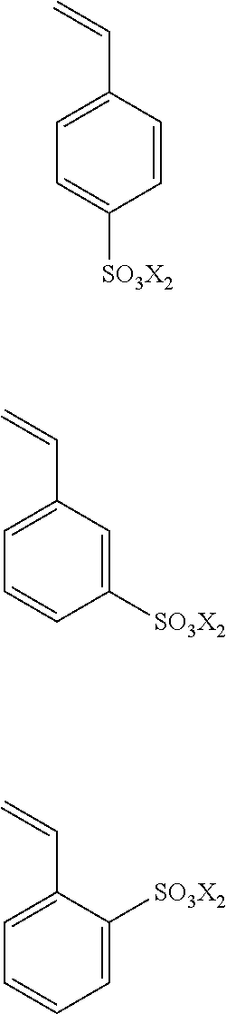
C1=C(C=C)C=CC([SO3X2])=C1.C1=C(C=C)C=C([SO3X2])C=C1.C1=C(C=C)C([SO3X2])=CC=C1
